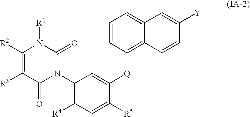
C1(N2C(=O)N([R1])C([R2])=C([R3])C2=O)=C([R4])C=C([R5])C([Q]C2=C3C(=CC=C2)C=C([Y])C=C3)=C1
